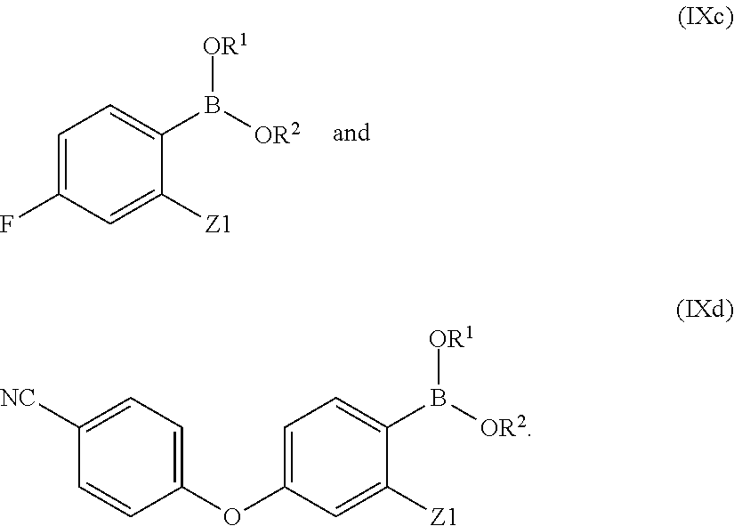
C1=C(F)C=C([Z1])C(B([OR2])[OR1])=C1.C1=C(OC2=CC=C([NC])C=C2)C=C([Z1])C(B([OR2])[OR1])=C1
